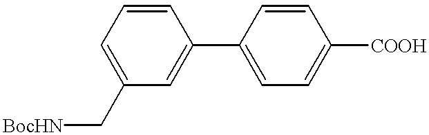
C1(C[BocHN])=CC=CC(C2=CC=C([COOH])C=C2)=C1
